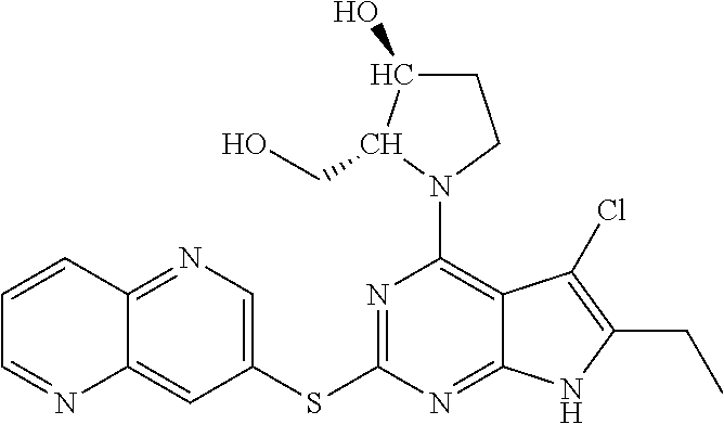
C1(N2CCC(O)C2CO)=C2C(=NC(SC3=CN=C4C(=C3)N=CC=C4)=N1)NC(CC)=C2Cl
